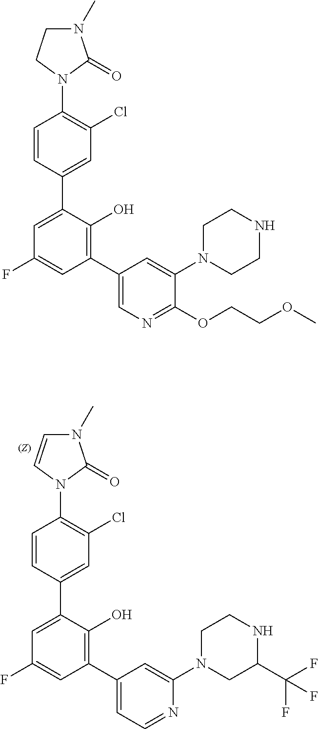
C1=CC(C2=CC(F)=CC(C3=CC=NC(N4CCNC(C(F)(F)F)C4)=C3)=C2O)=CC(Cl)=C1N1C(=O)N(C)C=C1.C1=CC(C2=CC(F)=CC(C3=CN=C(OCCOC)C(N4CCNCC4)=C3)=C2O)=CC(Cl)=C1N1C(=O)N(C)CC1
